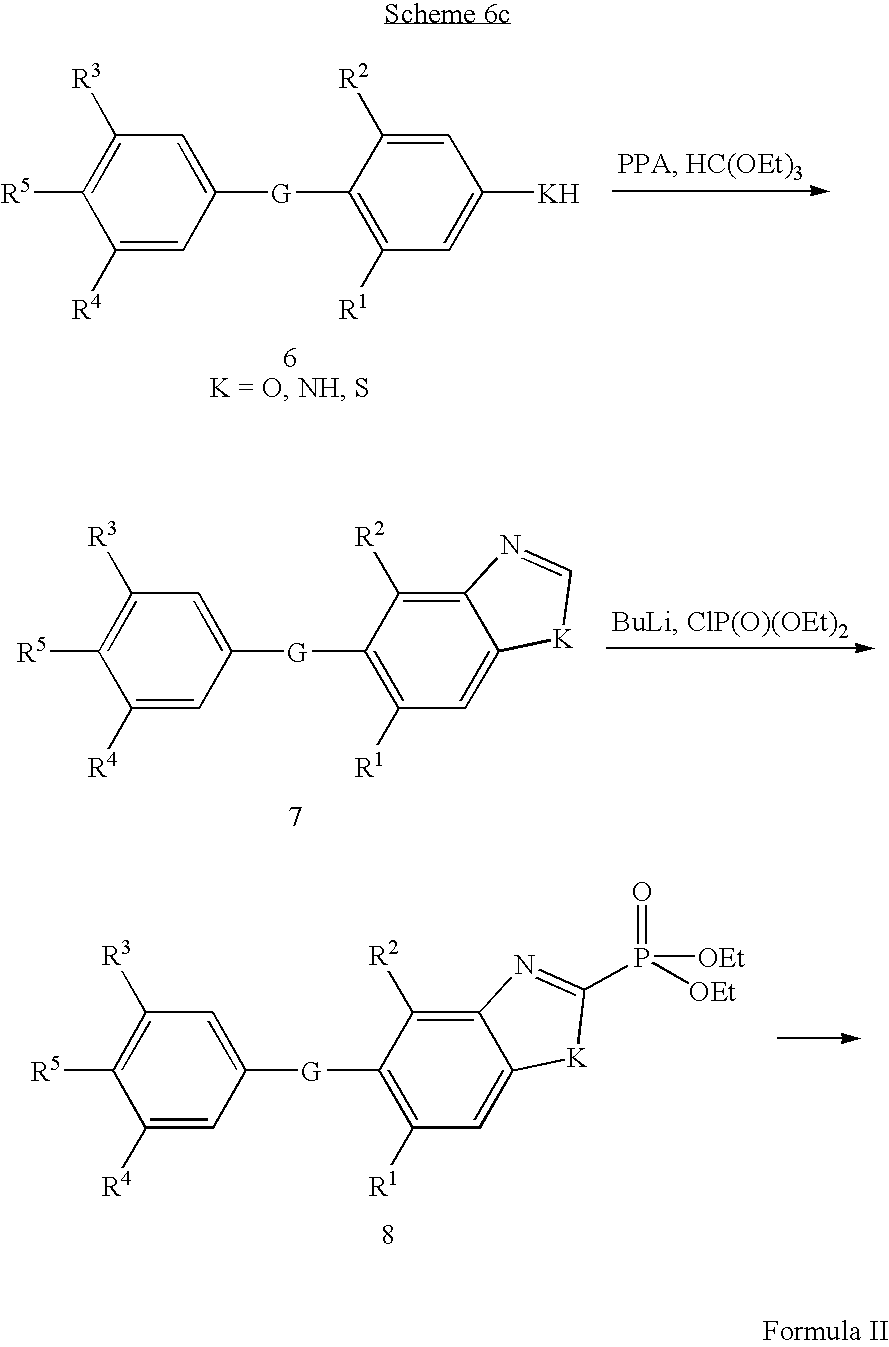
C1([R4])=CC([G]C2=C([R1])C=C3C(=C2[R2])N=C[K]3)=CC([R3])=C1[R5].C1([R4])=CC([G]C2=C([R1])C=C3C(=C2[R2])N=C(P([OEt])(=O)[OEt])[K]3)=CC([R3])=C1[R5].C1([R4])=CC([G]C2=C([R1])C=C([K])C=C2[R2])=CC([R3])=C1[R5]
